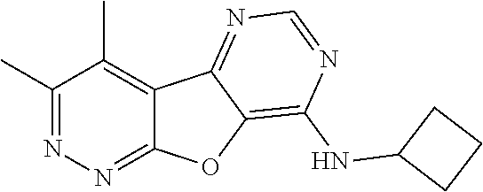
C1(C)=NN=C2C(=C1C)C1=NC=NC(NC3CCC3)=C1O2
